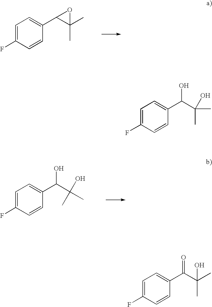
C1=C(F)C=CC(C2C(C)(C)O2)=C1.C1=C(F)C=CC(C(C(C)(C)O)O)=C1.C1=C(F)C=CC(C(C(C)(C)O)O)=C1.C1=C(F)C=CC(C(C(C)(C)O)=O)=C1
